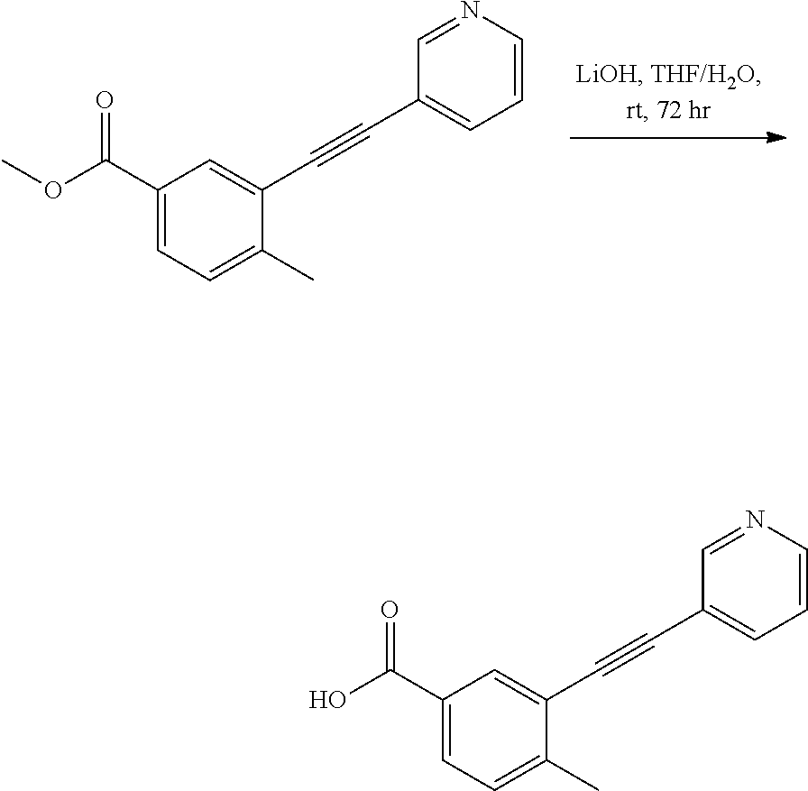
C1(C(OC)=O)=CC=C(C)C(C#CC2=CC=CN=C2)=C1.C1(C(O)=O)=CC=C(C)C(C#CC2=CC=CN=C2)=C1
